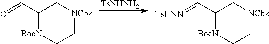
[TsNHNH2].C1C[BocN]C(C=O)C[NCbz]1.C1C[BocN]C(C=[TsHNN])C[NCbz]1
